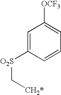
C1=C([O2S]C[CH2*])C=CC=C1[OCF3]
